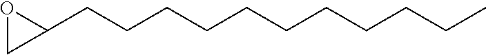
O1CC1CCCCCCCCCCC
